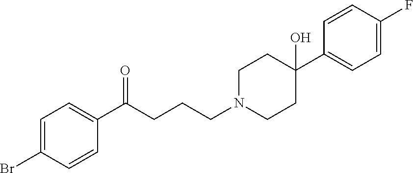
C1=C(Br)C=CC(C(CCCN2CCC(C3=CC=C(F)C=C3)(O)CC2)=O)=C1
